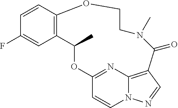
C1=CC2=C(C=C1F)C(C)OC1=NC3=C(C=NN3C=C1)C(=O)N(C)CCO2
